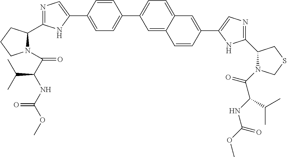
C1(C2=CC=C(C3=CN=C(C4CCCN4C(C(NC(OC)=O)C(C)C)=O)N3)C=C2)=CC=C2C(=C1)C=CC(C1=CN=C(C3N(C(C(NC(OC)=O)C(C)C)=O)CSC3)N1)=C2
